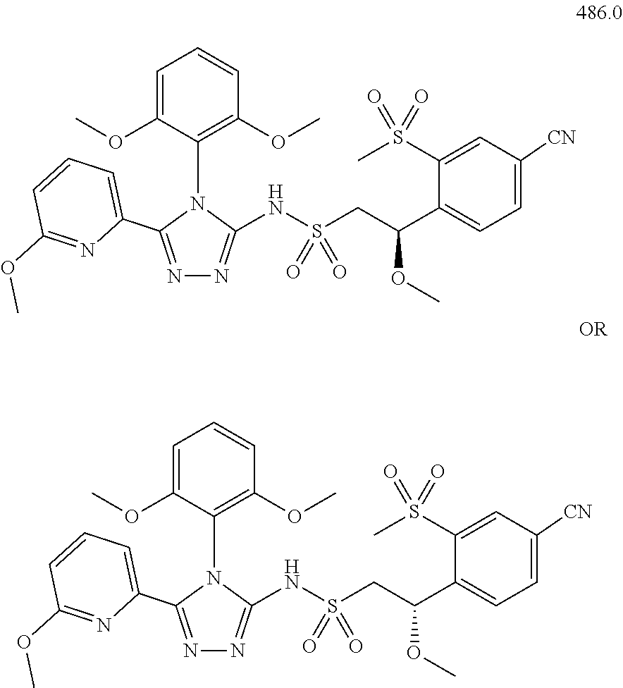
N1=C(C2=CC=CC(OC)=N2)N(C2=C(OC)C=CC=C2OC)C(NS(CC(C2=CC=C([CN])C=C2S(C)(=O)=O)OC)(=O)=O)=N1.N1=C(C2=CC=CC(OC)=N2)N(C2=C(OC)C=CC=C2OC)C(NS(CC(C2=CC=C([CN])C=C2S(C)(=O)=O)OC)(=O)=O)=N1
